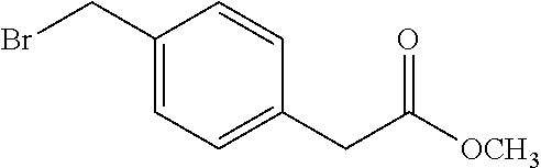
C(C1=CC=C(CC([OCH3])=O)C=C1)Br
